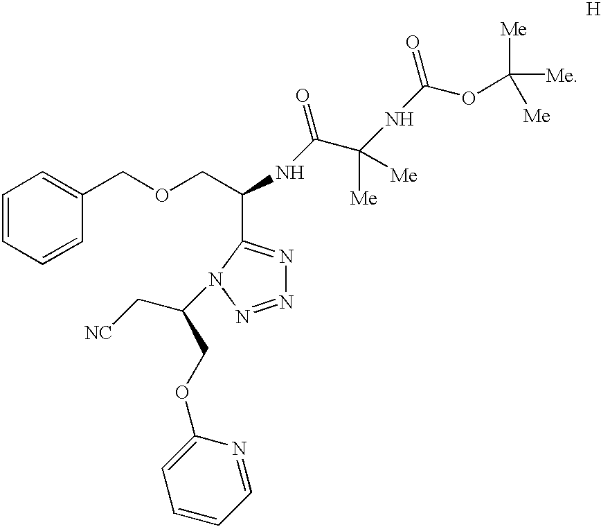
C(COC1=CC=CC=N1)(C[NC])N1C(C(COCC2=CC=CC=C2)NC(C(NC(OC([Me])([Me])[Me])=O)([Me])[Me])=O)=NN=N1
